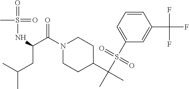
C(N1CCC(C(C)(S(C2=CC=CC(C(F)(F)F)=C2)(=O)=O)C)CC1)(=O)C(NS(=O)(=O)C)CC(C)C
